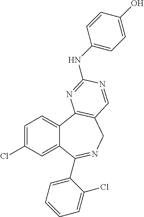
C1=C(Cl)C=C2C(=C1)C1=C(CN=C2C2=CC=CC=C2Cl)C=NC(NC2=CC=C(O)C=C2)=N1
